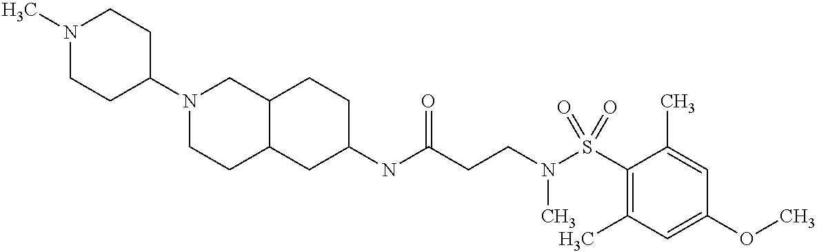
C1(NC(CCN(S(C2=C(C)C=C(OC)C=C2C)(=O)=O)C)=O)CCC2C(C1)CCN(C1CCN(C)CC1)C2
